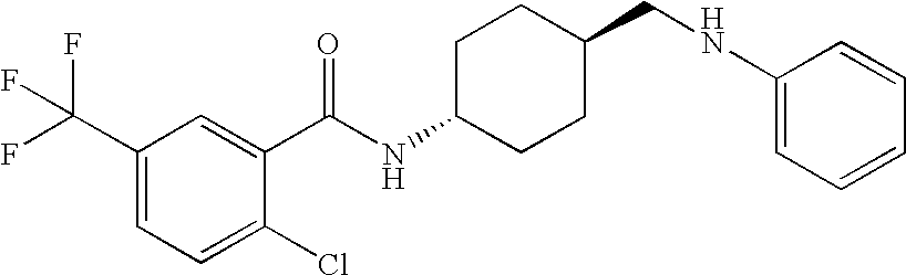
C1(C(F)(F)F)=CC=C(Cl)C(C(NC2CCC(CNC3=CC=CC=C3)CC2)=O)=C1
